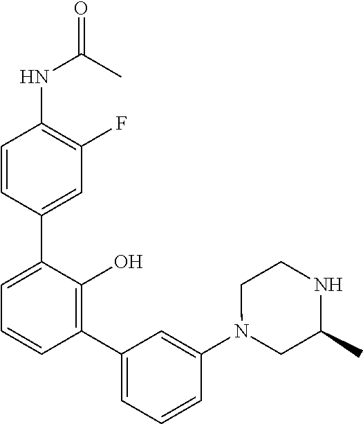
O=C(C)NC1=C(F)C=C(C2=CC=CC(C3=CC=CC(N4CC(C)NCC4)=C3)=C2O)C=C1
